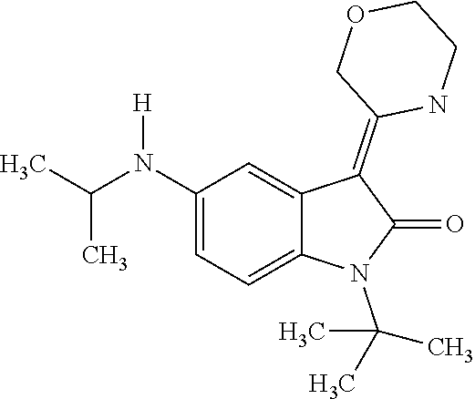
CC(C)(N1C(=O)C(=C2COCCN2)C2=CC(N([H])C(C)C)=CC=C12)C
